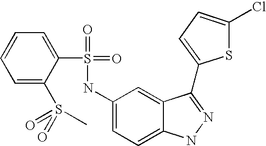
C1=CC=C(S(=O)(=O)C)C(S(=O)(=O)NC2=CC=C3C(=C2)C(C2=CC=C(Cl)S2)=NN3)=C1
